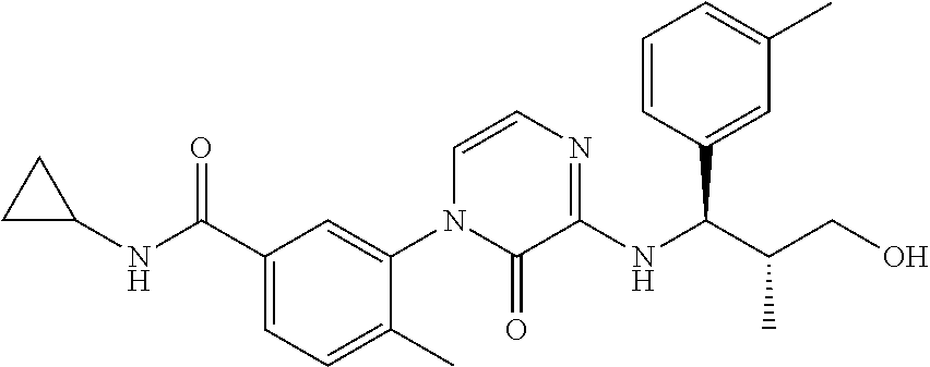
C1(C(NC2CC2)=O)=CC=C(C)C(N2C(=O)C(NC(C(CO)C)C3=CC(C)=CC=C3)=NC=C2)=C1
